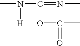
CN(C(=NC)OC(C)=O)[H]
